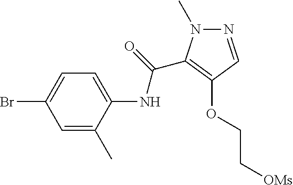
N1=CC(OCC[OMs])=C(C(=O)NC2=CC=C(Br)C=C2C)N1C
